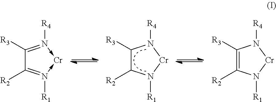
C1([R3])C([R2])N([R1])[Cr]N1[R4].C1([R3])=C([R2])N([R1])[Cr]N1[R4].C1([R3])=N([R4])->[Cr]-N([R1])=C1[R2]
